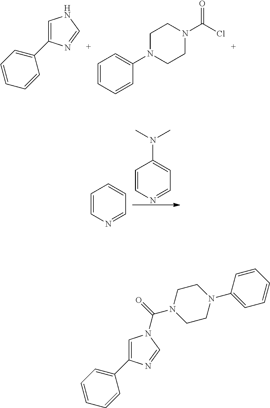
C1=CC=CC(C2=CNC=N2)=C1.C1=CC=CC(N2CCN(C(Cl)=O)CC2)=C1.C1=CN=CC=C1.C1=CN=CC=C1N(C)C.C1=CC=CC(C2=CN(C(=O)N3CCN(C4=CC=CC=C4)CC3)C=N2)=C1
